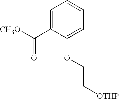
C1=C(C([CH3O])=O)C(OCC[OTHP])=CC=C1
